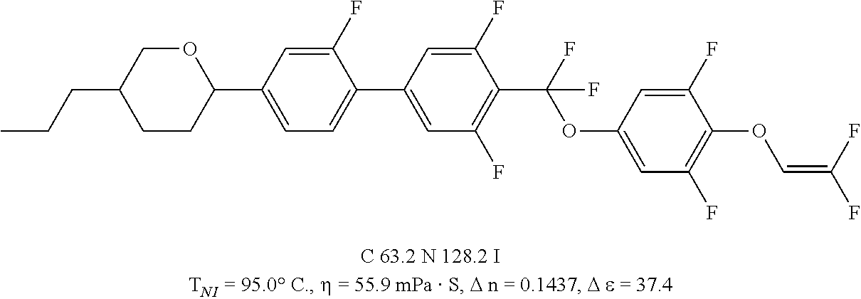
C1CC(C2=CC=C(C3=CC(F)=C(C(F)(OC4=CC(F)=C(OC=C(F)F)C(F)=C4)F)C(F)=C3)C(F)=C2)OCC1CCC
